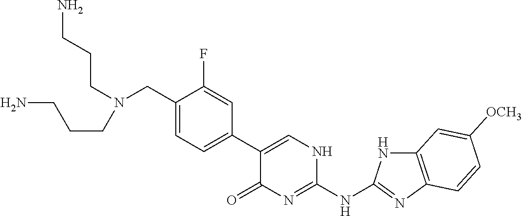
C1(CN(CCCN)CCCN)=CC=C(C2=CNC(NC3=NC4=C(N3)C=C([OCH3])C=C4)=NC2=O)C=C1F
